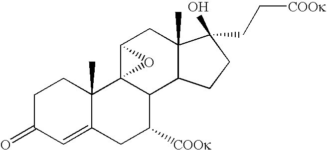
C1C(=O)C=C2C(C)(C1)C13C(C([COOk])C2)C2C(C)(CC1O3)C(O)(CC[COOk])CC2
